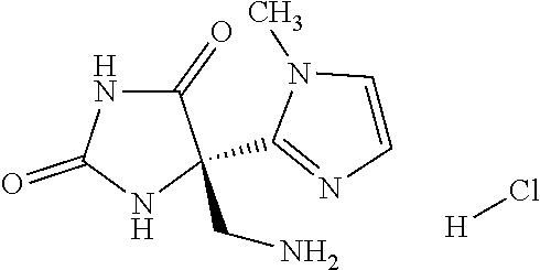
N1C(=O)C(CN)(C2=NC=CN2C)NC1=O.[H]Cl
